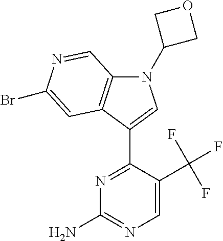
N1=C(C2=CN(C3COC3)C3=C2C=C(Br)N=C3)C(C(F)(F)F)=CN=C1N
